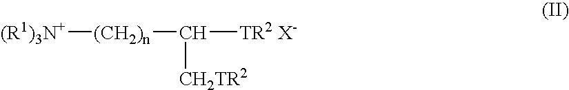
[(R1)3N+][(CH2)n]C([TR2 X-])[CH2TR2]
